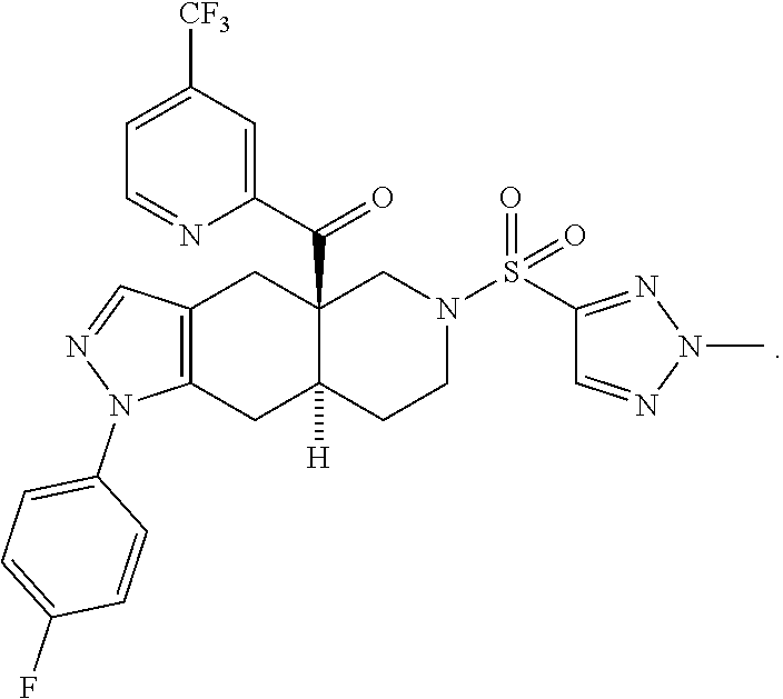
C1=C([CF3])C=C(C(=O)C23CC4=C(CC2([H])CCN(S(C2=NN(C)N=C2)(=O)=O)C3)N(C2=CC=C(F)C=C2)N=C4)N=C1
